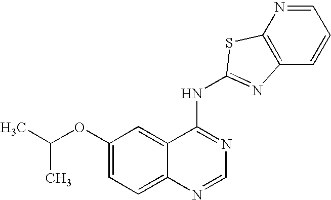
C(OC1=CC=C2C(=C1)C(NC1=NC3=C(N=CC=C3)S1)=NC=N2)(C)C
